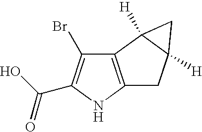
C12=C(NC(C(O)=O)=C1Br)CC1([H])C2([H])C1
